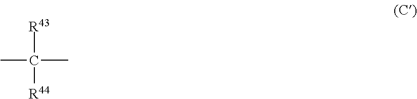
CC([R43])([R44])C
